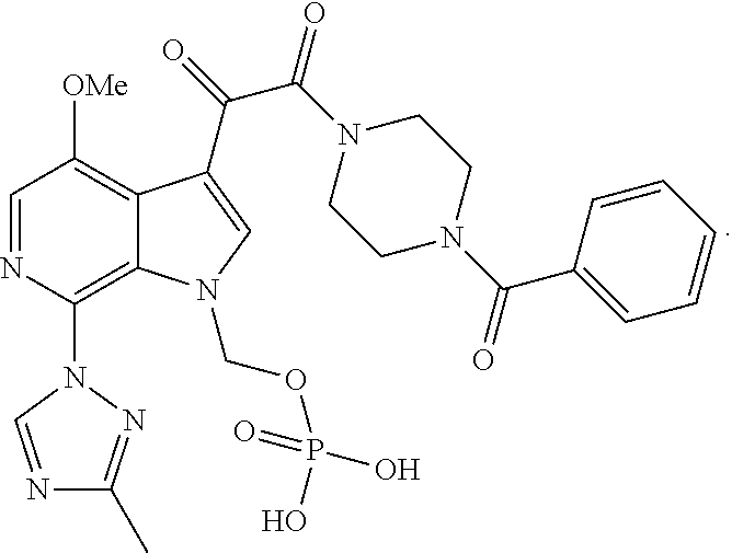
C12=C(N3C=NC(C)=N3)N=CC([OMe])=C1C(C(C(=O)N1CCN(C(C3=CC=CC=C3)=O)CC1)=O)=CN2COP(O)(=O)O
